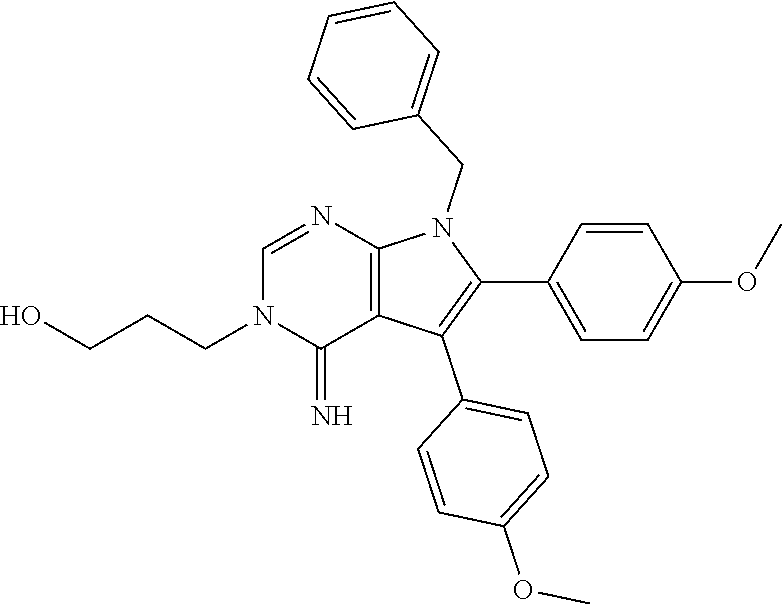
C(N1C(=N)C2=C(N=C1)N(CC1=CC=CC=C1)C(C1=CC=C(OC)C=C1)=C2C1=CC=C(OC)C=C1)CCO
